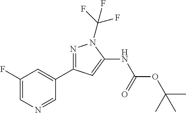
N1=C(C2=CC(F)=CN=C2)C=C(NC(OC(C)(C)C)=O)N1C(F)(F)F
